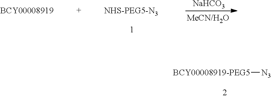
[BCY00008919-PEG5][N3].[NaHCO3]
